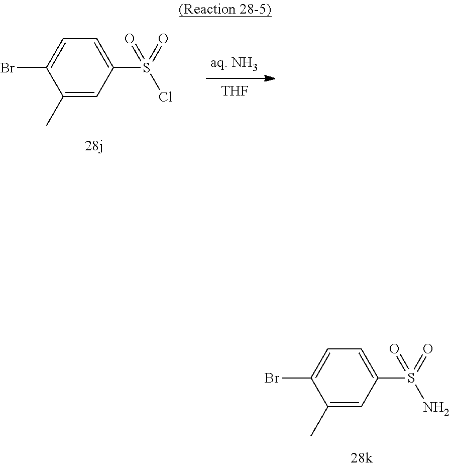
C1(C)=CC(S(=O)(N)=O)=CC=C1Br.C1(C)=CC(S(=O)(Cl)=O)=CC=C1Br.[THF]
